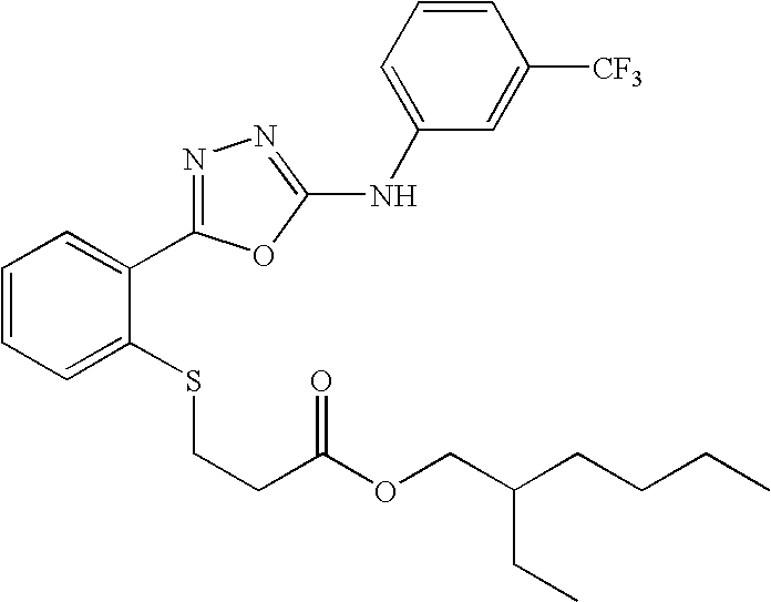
C1=CC=C(NC2=NN=C(C3=CC=CC=C3SCCC(=O)OCC(CC)CCCC)O2)C=C1[CF3]
